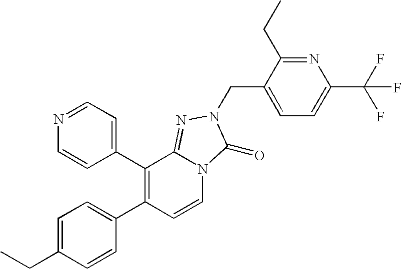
C1(C2=C(C3=CC=C(CC)C=C3)C=CN3C2=NN(CC2=CC=C(C(F)(F)F)N=C2CC)C3=O)=CC=NC=C1
